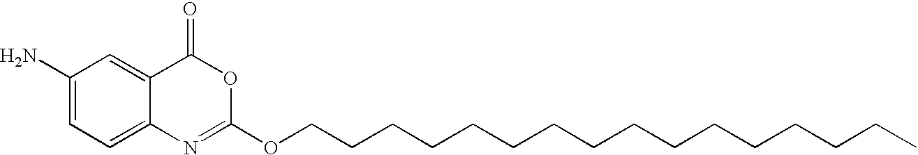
C1(N)=CC=C2C(=C1)C(=O)OC(OCCCCCCCCCCCCCCCC)=N2
